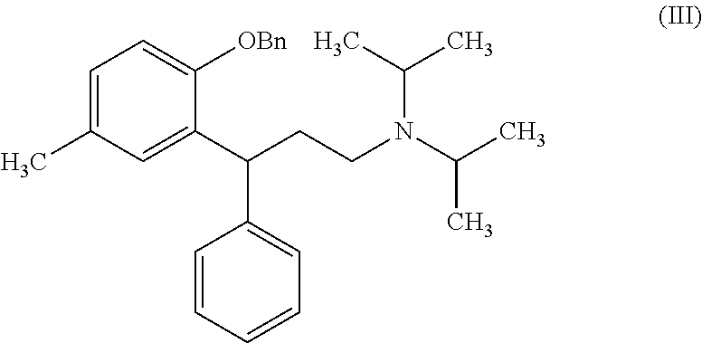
C1=C(C)C=C(C(CCN(C(C)C)C(C)C)C2=CC=CC=C2)C([OBn])=C1
